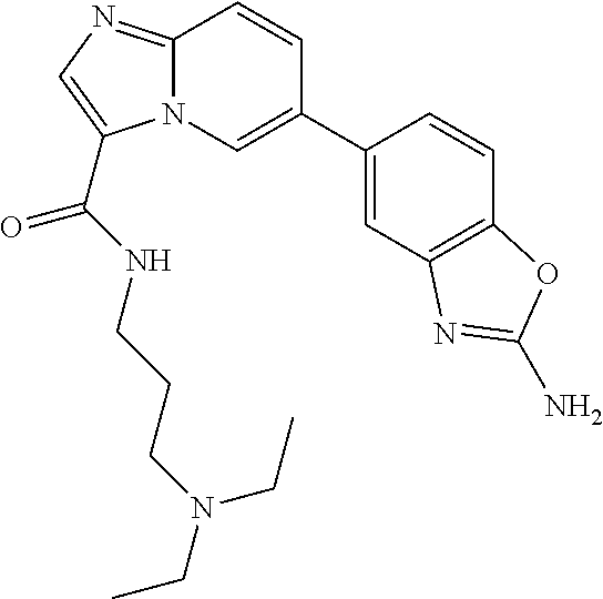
N12C(=NC=C1C(=O)NCCCN(CC)CC)C=CC(C1=CC3=C(C=C1)OC(N)=N3)=C2
